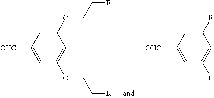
C1(OCC[R])=CC([OHC])=CC(OCC[R])=C1.C1([R])=CC([OHC])=CC([R])=C1
